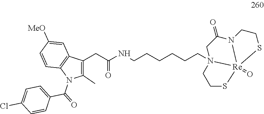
C1C(=O)N2CCS[Re]23(=O)N1(CCCCCCNC(CC1=C(C)N(C(=O)C2=CC=C(Cl)C=C2)C2=C1C=C([MeO])C=C2)=O)CCS3
